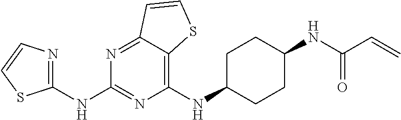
C1(NC2CCC(NC(C=C)=O)CC2)=C2C(=NC(NC3=NC=CS3)=N1)C=CS2
